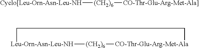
[Cyclo[Leu-Orn-Asn-Leu-NH][(CH2)6][CO-Thr-Glu-Arg-Met-Ala]].[Leu-Orn-Asn-Leu-NH]1[(CH2)6][CO-Thr-Glu-Arg-Met-Ala]CC1
